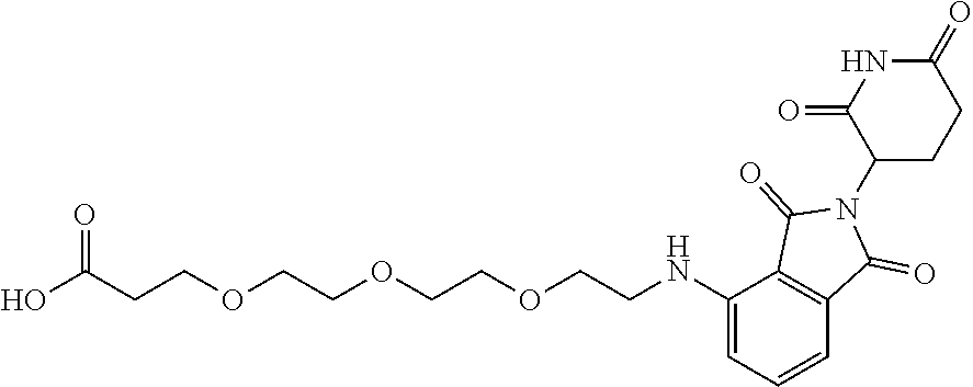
C(OCCOCCNC1=CC=CC2=C1C(=O)N(C1CCC(=O)NC1=O)C2=O)COCCC(O)=O
